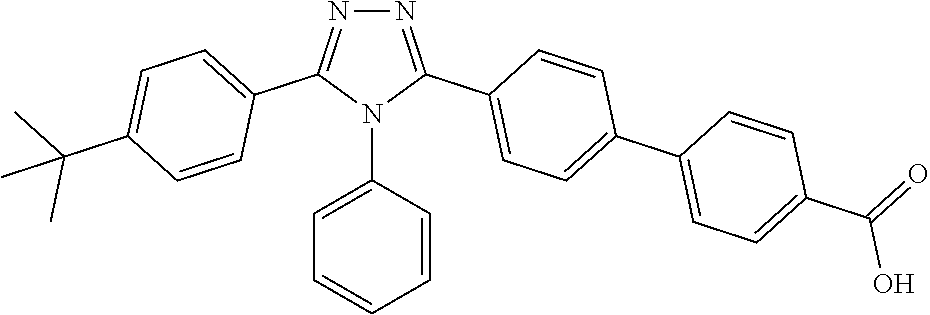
N1=C(C2=CC=C(C3=CC=C(C(=O)O)C=C3)C=C2)N(C2=CC=CC=C2)C(C2=CC=C(C(C)(C)C)C=C2)=N1
